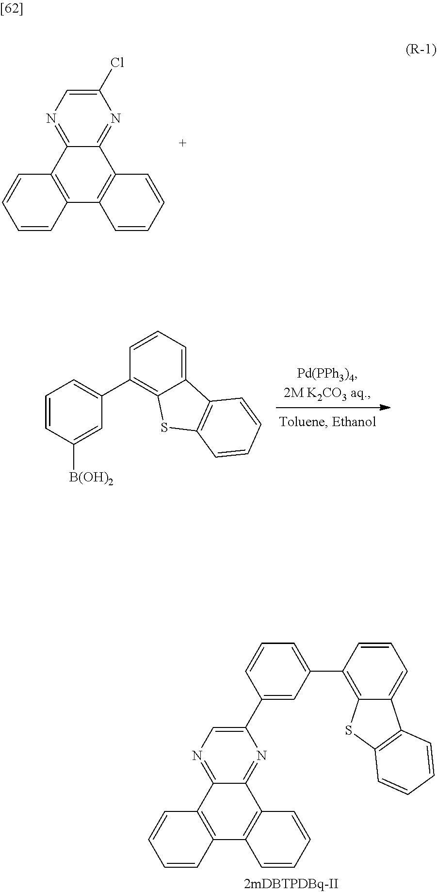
C1=CC=C2C(=C1C1=CC=CC([B(OH)2])=C1)SC1=C2C=CC=C1.C1(C2=CC(C3=C4C(=CC=C3)C3=C(S4)C=CC=C3)=CC=C2)=CN=C2C(=N1)C1=C(C3=C2C=CC=C3)C=CC=C1.C1(Cl)=CN=C2C(=N1)C1=C(C3=C2C=CC=C3)C=CC=C1
